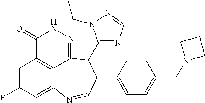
C1=C(F)C=C2C3=C1C(=O)NN=C3C(C1=NC=NN1CC)C(C1=CC=C(CN3CCC3)C=C1)C=N2
